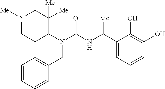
N1([Me])CCC(N(C(NC(C2=CC=CC(O)=C2O)[Me])=O)CC2=CC=CC=C2)C([Me])([Me])C1
